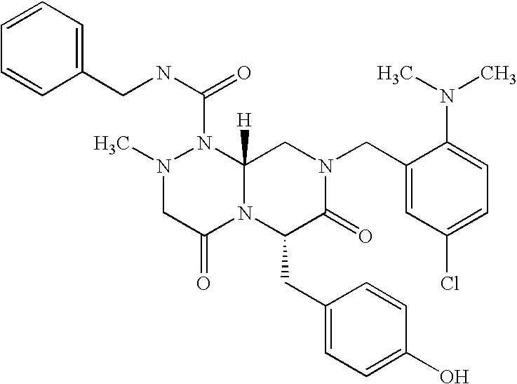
C1=CC=CC(CNC(N2N(C)CC(=O)N3C2([H])CN(CC2=CC(Cl)=CC=C2N(C)C)C(=O)C3CC2=CC=C(O)C=C2)=O)=C1
